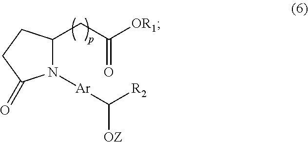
N1([Ar]C([R2])[OZ])C(CC([OR1])=O)CCC1=O
